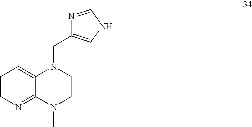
C1=CN=C2C(=C1)N(CC1=CNC=N1)CCN2C
